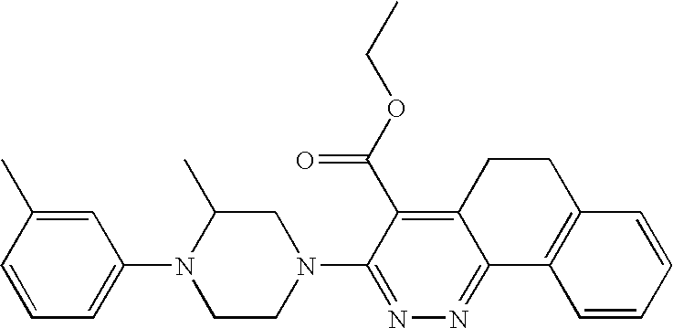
N1(C2=NN=C3C(=C2C(OCC)=O)CCC2=C3C=CC=C2)CC(C)N(C2=CC=CC(C)=C2)CC1
